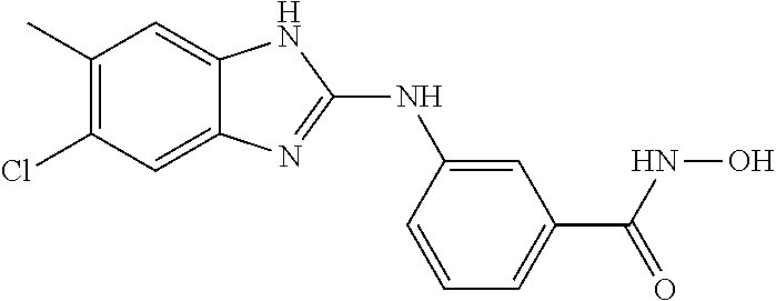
C1(C)=C(Cl)C=C2C(=C1)NC(NC1=CC(C(NO)=O)=CC=C1)=N2
